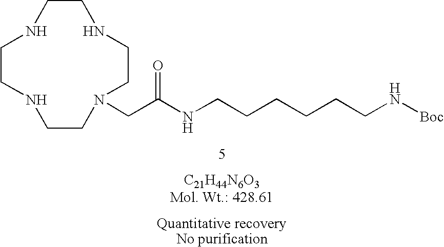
C1CNCCN(CC(NCCCCCCN[Boc])=O)CCNCCN1
